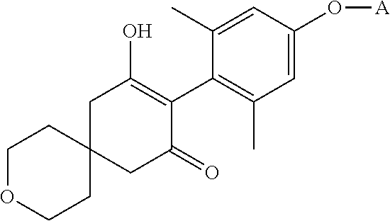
C1C(=O)C(C2=C(C)C=C(O[A])C=C2C)=C(O)CC12CCOCC2
